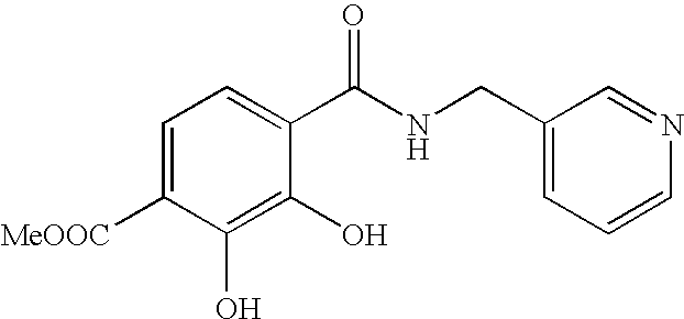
C1=C([MeOOC])C(O)=C(O)C(C(NCC2=CC=CN=C2)=O)=C1
